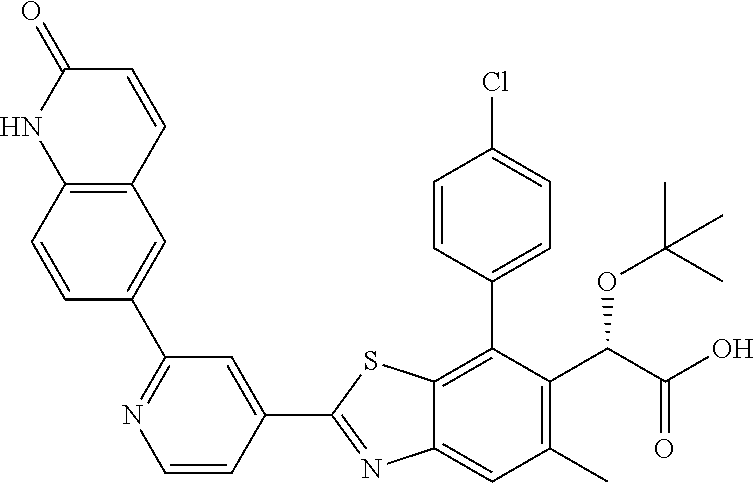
C1(C2=NC3=CC(C)=C(C(OC(C)(C)C)C(=O)O)C(C4=CC=C(Cl)C=C4)=C3S2)=CC(C2=CC3=C(C=C2)NC(=O)C=C3)=NC=C1
